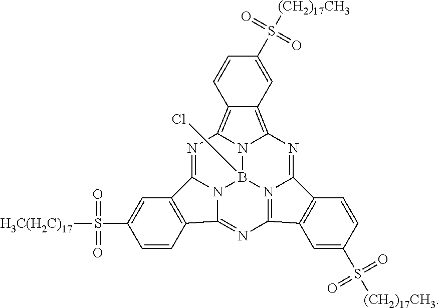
C1(S([(CH2)17CH3])(=O)=O)=CC2=C3N4B5(Cl)N6C(=NC4=C2C=C1)C1=C(C6=NC2=N5C(=N3)C3=C2C=C(S([(CH2)17CH3])(=O)=O)C=C3)C=CC(S([H3C(H2C)17])(=O)=O)=C1
